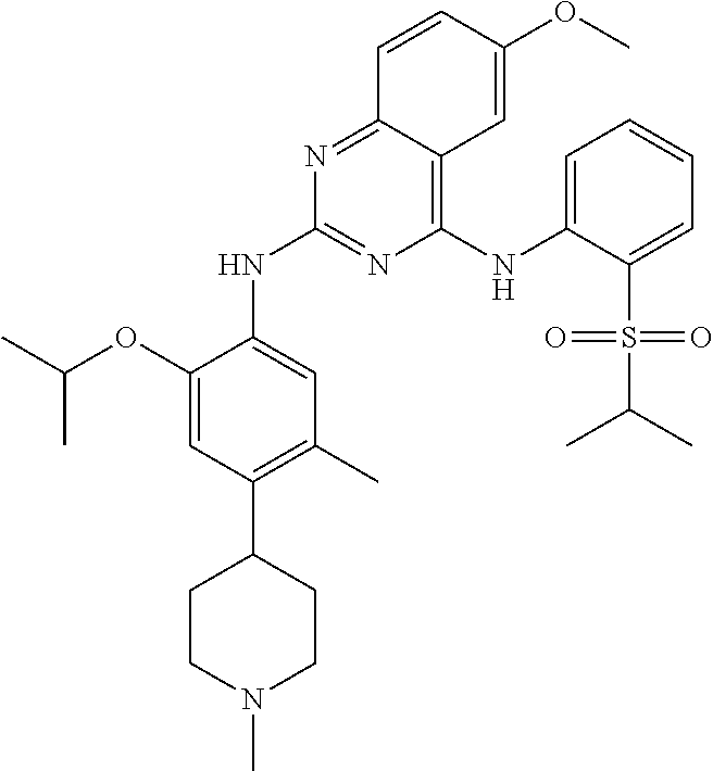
C1(NC2=CC=CC=C2S(=O)(C(C)C)=O)=C2C(=NC(NC3=CC(C)=C(C4CCN(C)CC4)C=C3OC(C)C)=N1)C=CC(OC)=C2
